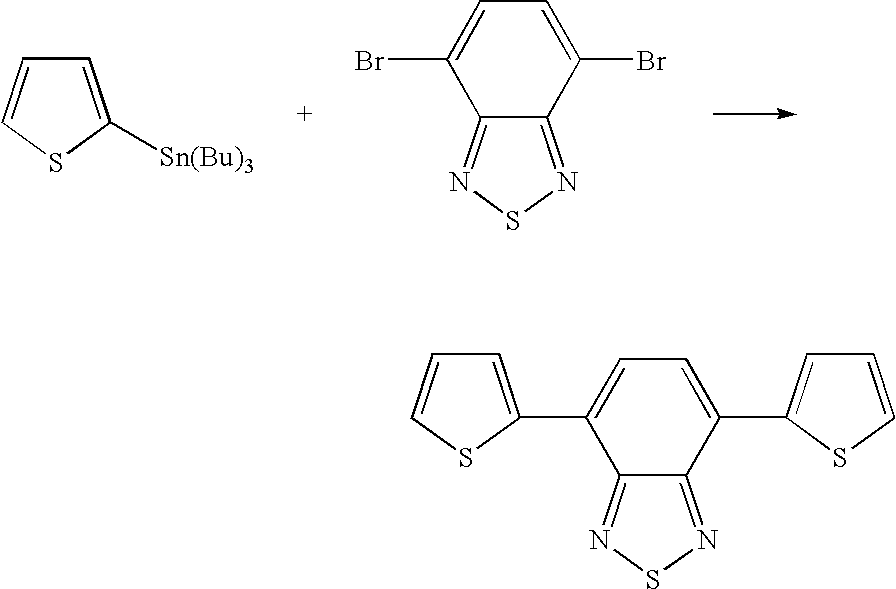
C1=C([Sn(Bu)3])SC=C1.C1=C(Br)C2=NSN=C2C(Br)=C1.C1=C(C2=CC=C(C3=CC=CS3)C3=NSN=C23)SC=C1
